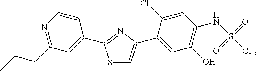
S1C=C(C2=CC(O)=C(NS(=O)(=O)[CF3])C=C2Cl)N=C1C1=CC(CCC)=NC=C1
